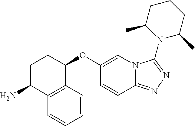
C12=C(C=CC=C1)C(OC1=CN3C(=NN=C3N3C(C)CCCC3C)C=C1)CCC2N
